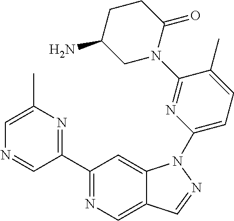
C1(C2=NC(C)=CN=C2)=NC=C2C(=C1)N(C1=CC=C(C)C(N3C(=O)CCC(N)C3)=N1)N=C2
